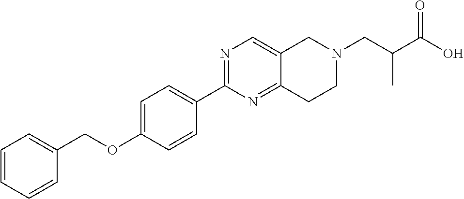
C1=CC=CC(COC2=CC=C(C3=NC=C4C(=N3)CCN(CC(C(O)=O)C)C4)C=C2)=C1
